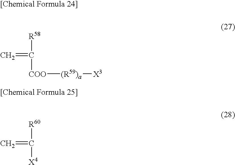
[R58]C([COO][(R59)a][X3])=C.[R60]C([X4])=C
